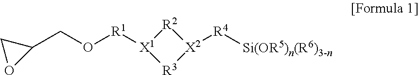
[R2]1[X1]([R1]OCC2CO2)[R3][X2]1[R4][Si(OR5)n(R6)3-n]
